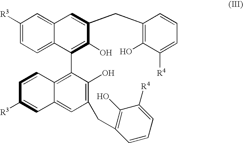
C1([R3])=CC=C2C(=C1)C=C(CC1=C(O)C([R4])=CC=C1)C(O)=C2C1=C2C(=CC(CC3=C(O)C([R4])=CC=C3)=C1O)C=C([R3])C=C2
